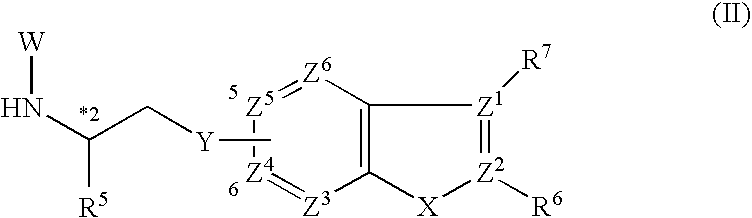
[W]NC([R5])C[Y]C.C12=C([Z6]=[Z5][Z4]=[Z3]1)[Z1]([R7])=[Z2]([R6])[X]2
